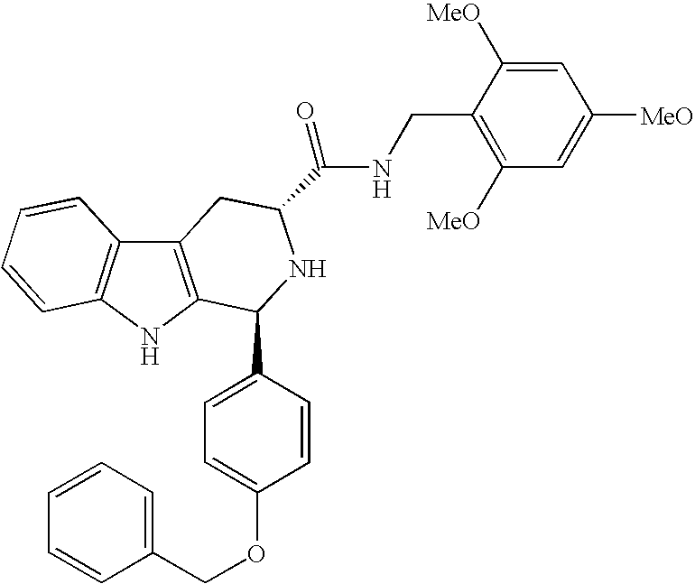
N1C2=C(C3=C1C=CC=C3)CC(C(NCC1=C([MeO])C=C([MeO])C=C1[MeO])=O)NC2C1=CC=C(OCC2=CC=CC=C2)C=C1
